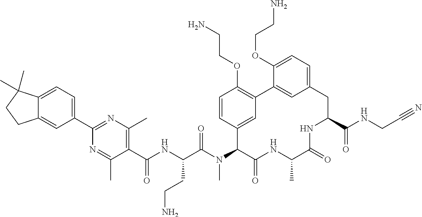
C1(C(NC(C(N(C2C(=O)NC(C)C(=O)NC(C(NCC#N)=O)CC3=CC=C(OCCN)C(=C3)C3=C(OCCN)C=CC2=C3)C)=O)CCN)=O)=C(C)N=C(C2=CC=C3C(=C2)CCC3(C)C)N=C1C
